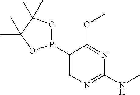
C1(B2OC(C)(C)C(C)(C)O2)=CN=C(NC)N=C1OC
